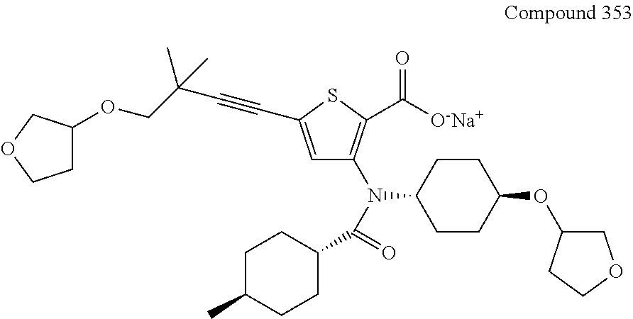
C1=C(C#CC(C)(COC2CCOC2)C)SC(C([O-Na+])=O)=C1N(C(=O)C1CCC(C)CC1)C1CCC(OC2COCC2)CC1
